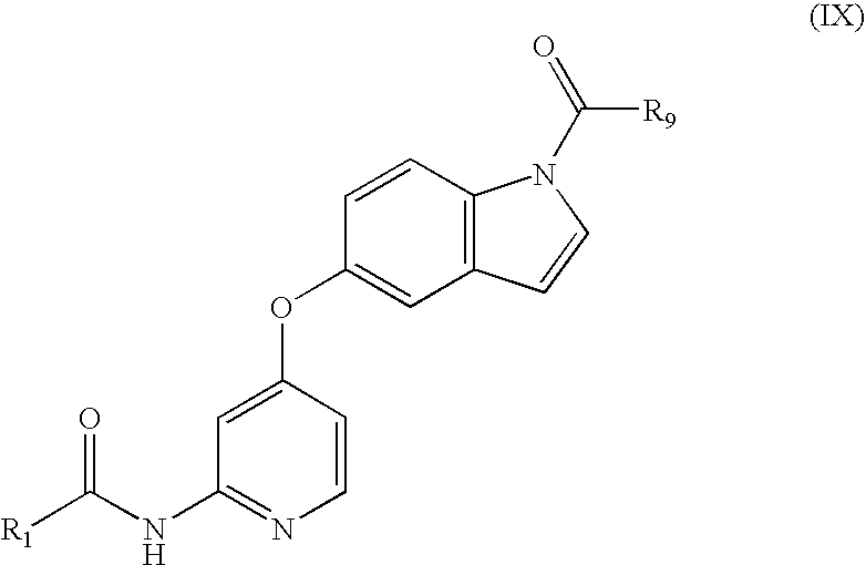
C1=C(OC2=CC3=C(C=C2)N(C([R9])=O)C=C3)C=CN=C1NC([R1])=O
